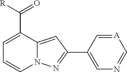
N12N=C(C3=CN=C[A]=C3)C=C1C(C([R])=O)=CC=C2
